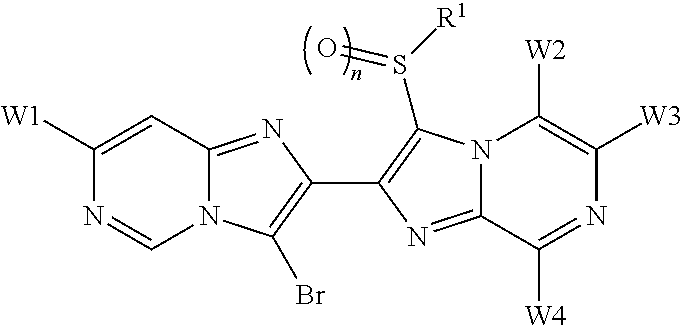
N12C(=NC(C3=C(S([R1])=O)N4C(=N3)C([W4])=NC([W3])=C4[W2])=C1Br)C=C([W1])N=C2
